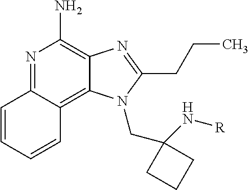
N1=C2C(=C3C(=C1N)N=C(CCC)N3CC1(N[R])CCC1)C=CC=C2
